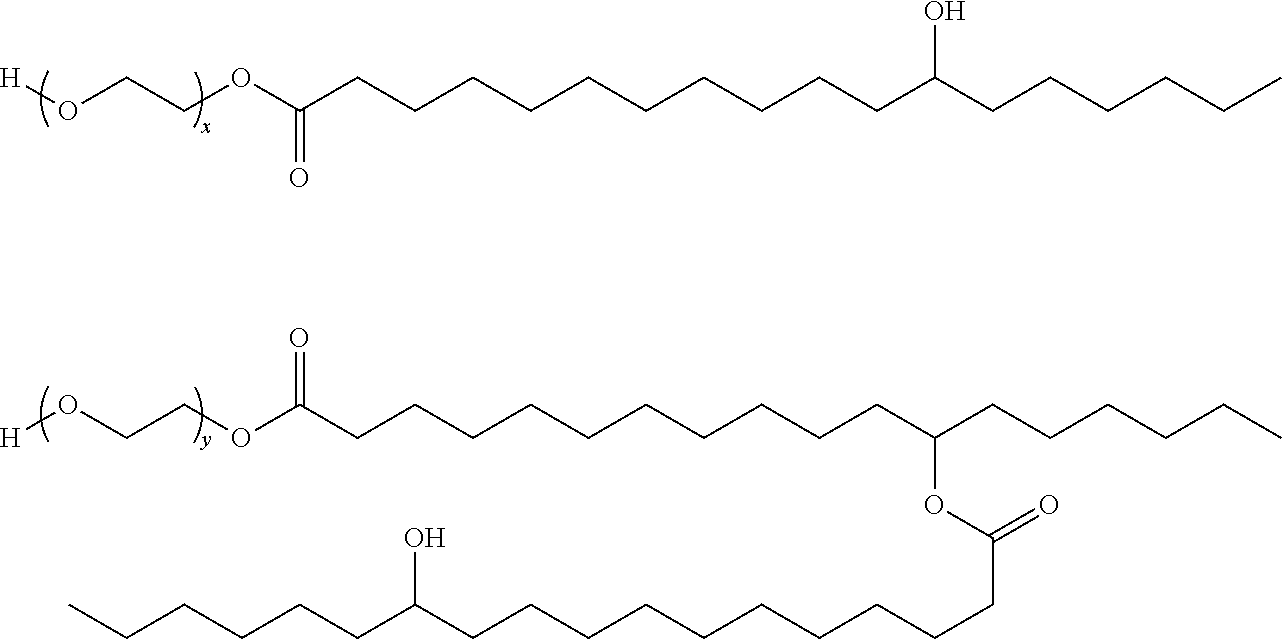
[H]OCCOC(CCCCCCCCCCC(CCCCCC)O)=O.[H]OCCOC(CCCCCCCCCCC(CCCCCC)OC(=O)CCCCCCCCCCC(CCCCCC)O)=O
